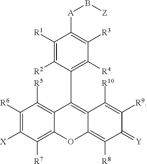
[Z]B[A]C1=C([R3])C([R4])=C(C2=C3C([R10])=C([R9])C(=[Y])C([R8])=C3OC3=C([R7])C([X])=C([R6])C([R5])=C32)C([R2])=C1[R1]
